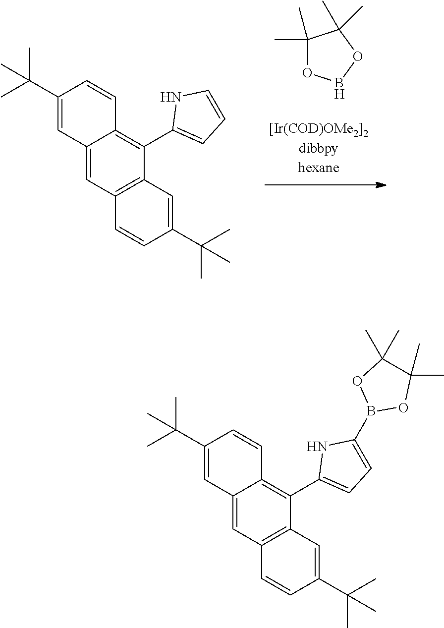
C12=CC3=C(C(C4=CC=CN4)=C1C=CC(C(C)(C)C)=C2)C=C(C(C)(C)C)C=C3.C1(C)(C)OBOC1(C)C.C12=CC3=C(C(C4=CC=C(B5OC(C)(C)C(C)(C)O5)N4)=C1C=CC(C(C)(C)C)=C2)C=C(C(C)(C)C)C=C3
